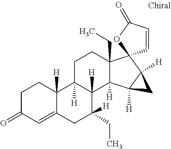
C1C(=O)C=C2C([H])(C1)C1([H])C([H])(C([H])(CC)C2)C2([H])C(CC)(CC1)C1(C3([H])C2([H])C3)C=CC(=O)O1
